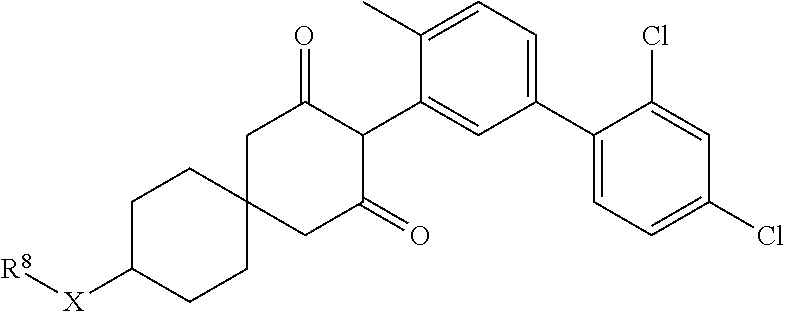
C1(C2=CC=C(Cl)C=C2Cl)=CC=C(C)C(C2C(=O)CC3(CC2=O)CCC([X][R8])CC3)=C1
